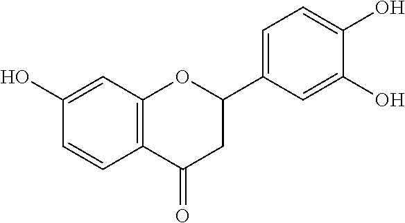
C1(O)=CC2=C(C=C1)C(=O)CC(C1=CC=C(O)C(O)=C1)O2
